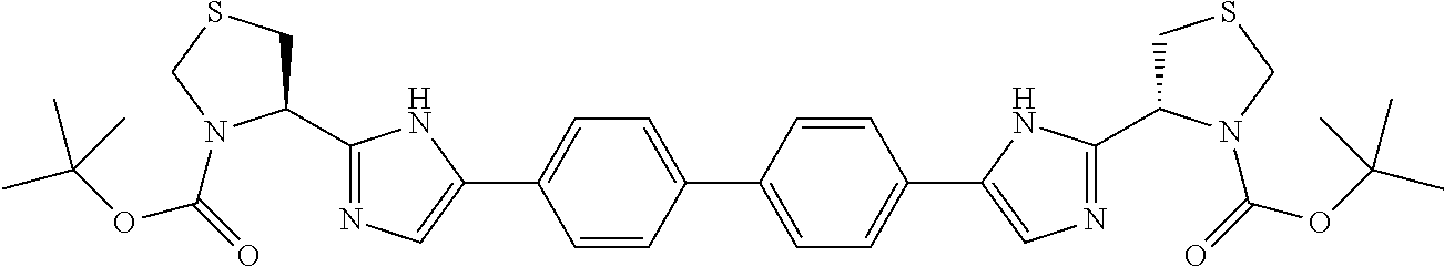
C1=CC(C2=CC=C(C3=CN=C(C4CSCN4C(=O)OC(C)(C)C)N3)C=C2)=CC=C1C1=CN=C(C2CSCN2C(OC(C)(C)C)=O)N1
